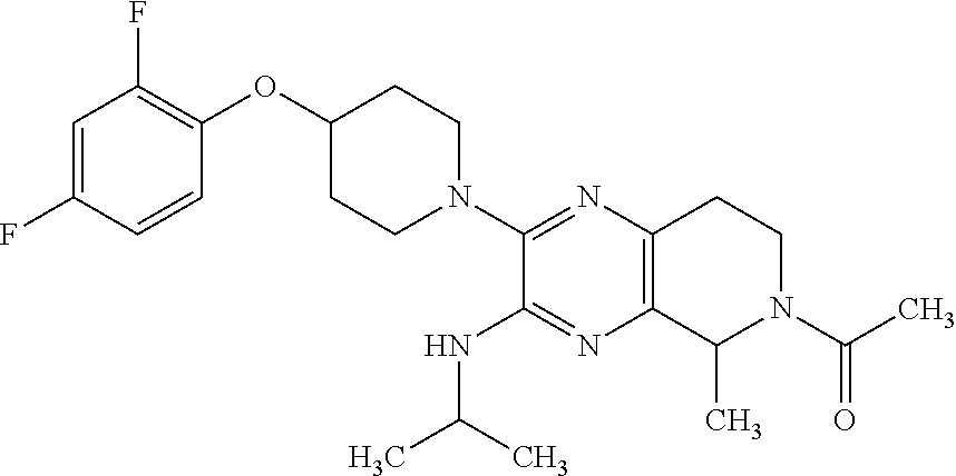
FC1=CC(F)=C(OC2CCN(C3=NC4=C(N=C3NC(C)C)C(C)N(C(C)=O)CC4)CC2)C=C1
